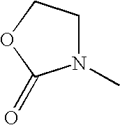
N1(C)CCOC1=O
